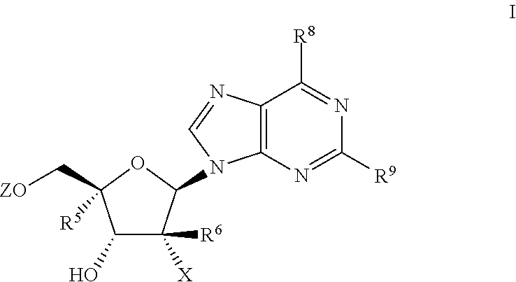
C1(O)C([X])([R6])C(N2C3=C(N=C2)C([R8])=NC([R9])=N3)OC1(C[ZO])[R5]
